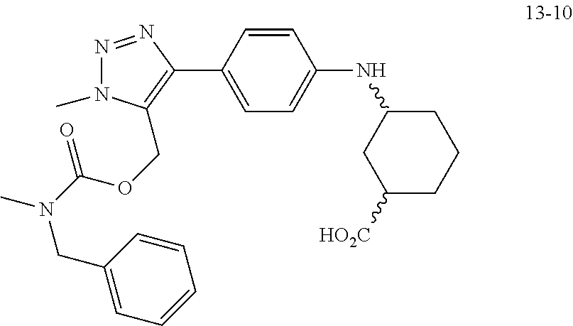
N1=NC(C2=CC=C(NC3CC([HO2C])CCC3)C=C2)=C(COC(N(CC2=CC=CC=C2)C)=O)N1C
